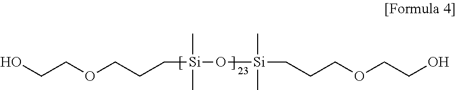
OCCOCCC[Si](C)(C)O[Si](C)(C)CCCOCCO
